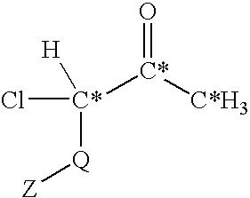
O=[C*]([C*]([Q][Z])(Cl)[H])[C*H3]
